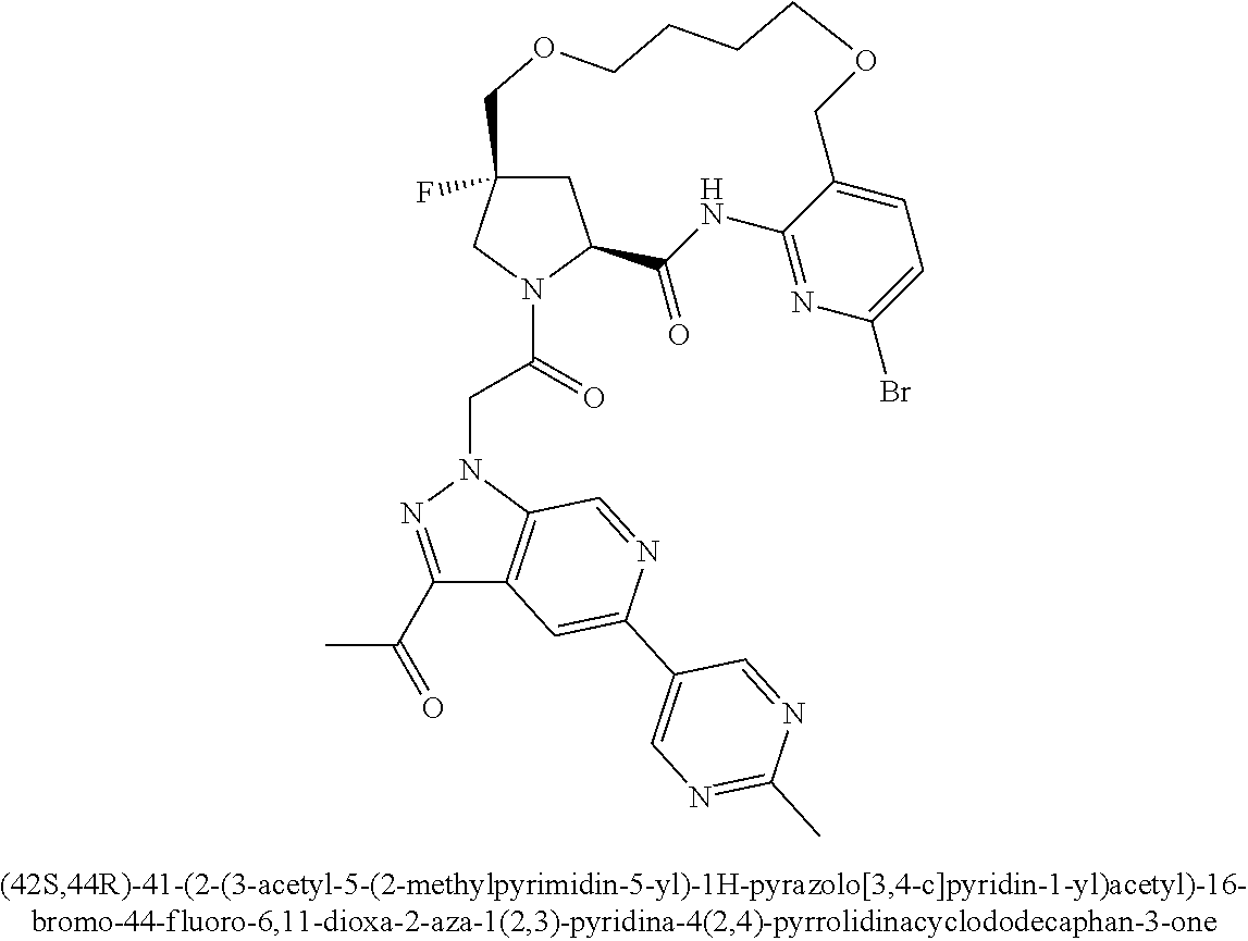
C1C2(F)CN(C(CN3N=C(C(C)=O)C4=C3C=NC(C3=CN=C(C)N=C3)=C4)=O)C1C(=O)NC1=NC(Br)=CC=C1COCCCCOC2
